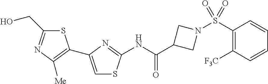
S1C(CO)=NC([Me])=C1C1=CSC(NC(C2CN(S(C3=C([F3C])C=CC=C3)(=O)=O)C2)=O)=N1
